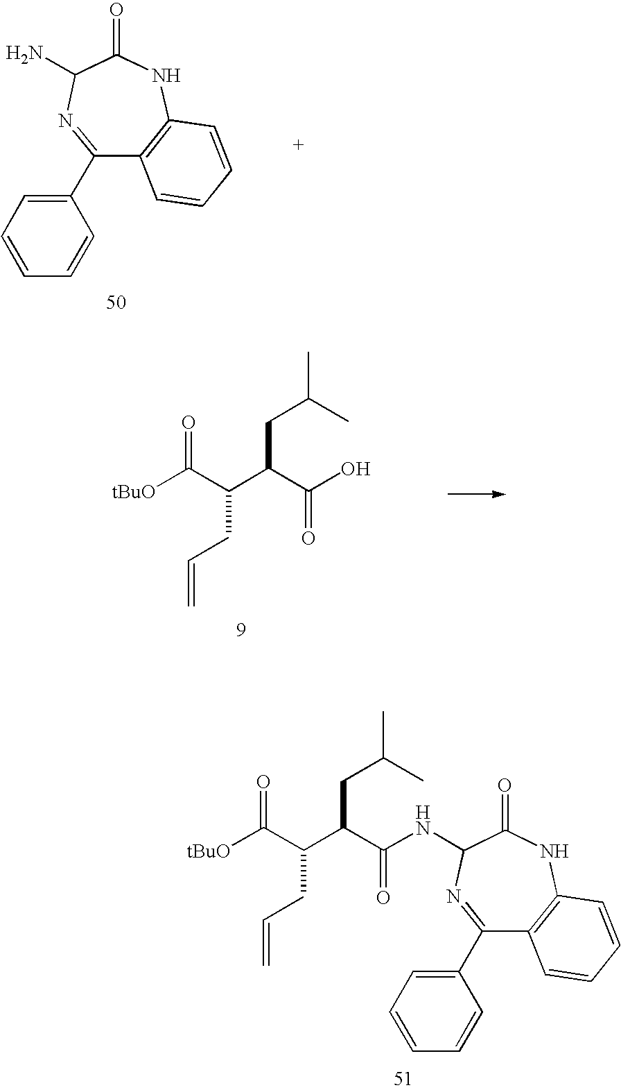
C1(C2=CC=CC=C2)=NC(N)C(=O)NC2=C1C=CC=C2.[tBuO]C(C(C(C(O)=O)CC(C)C)CC=C)=O.C1(C2=CC=CC=C2)=NC(NC(C(C(C([tBuO])=O)CC=C)CC(C)C)=O)C(=O)NC2=C1C=CC=C2
